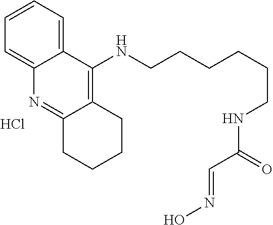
C12=CC=CC=C1N=C1C(=C2NCCCCCCNC(C=NO)=O)CCCC1.Cl
